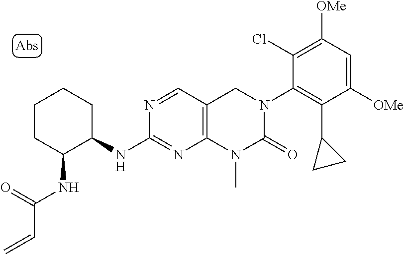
C1([OMe])=CC([OMe])=C(Cl)C(N2C(=O)N(C)C3=C(C2)C=NC(NC2CCCCC2NC(C=C)=O)=N3)=C1C1CC1
